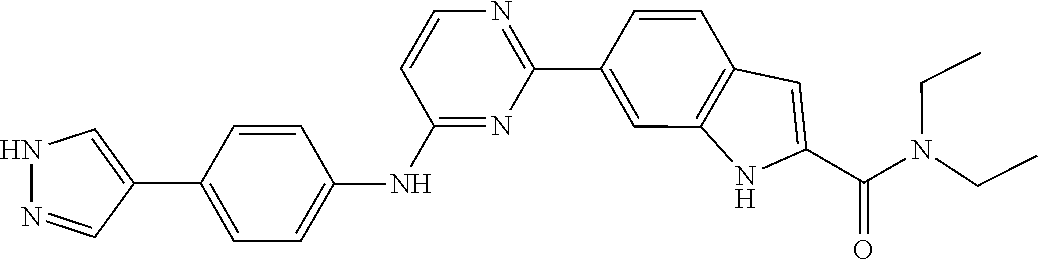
CCN(CC)C(C1=CC2=C(C=C(C3=NC=CC(NC4=CC=C(C5=CNN=C5)C=C4)=N3)C=C2)N1)=O
